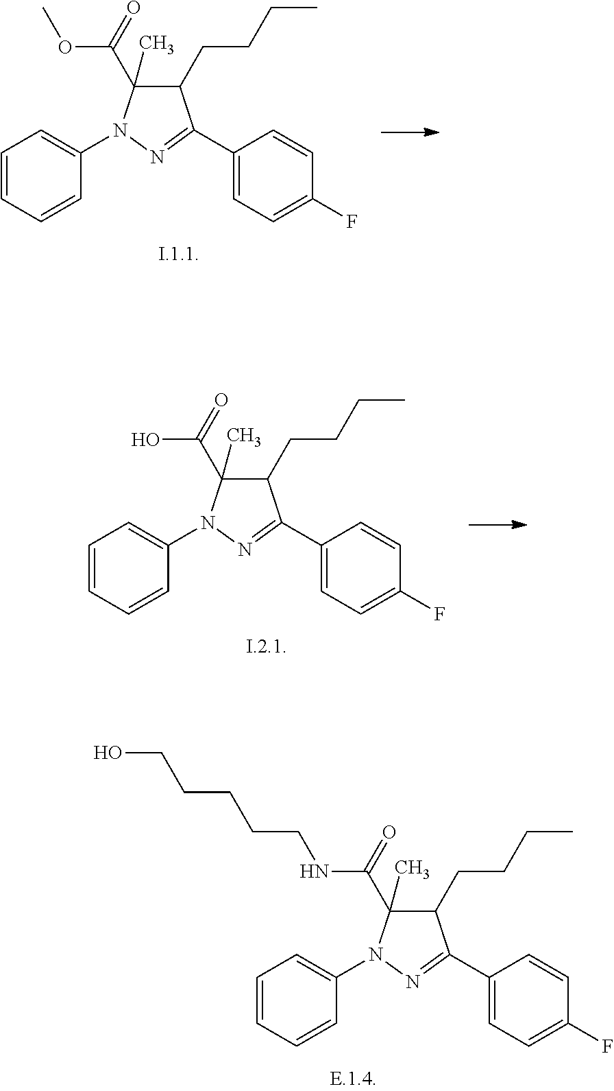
C1(F)=CC=C(C2=NN(C3=CC=CC=C3)C(C(=O)OC)(C)C2CCCC)C=C1.C1(F)=CC=C(C2=NN(C3=CC=CC=C3)C(C(=O)O)(C)C2CCCC)C=C1.C1(F)=CC=C(C2=NN(C3=CC=CC=C3)C(C(=O)NCCCCCO)(C)C2CCCC)C=C1
